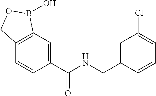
C1=C(C(NCC2=CC(Cl)=CC=C2)=O)C=CC2=C1B(O)OC2
